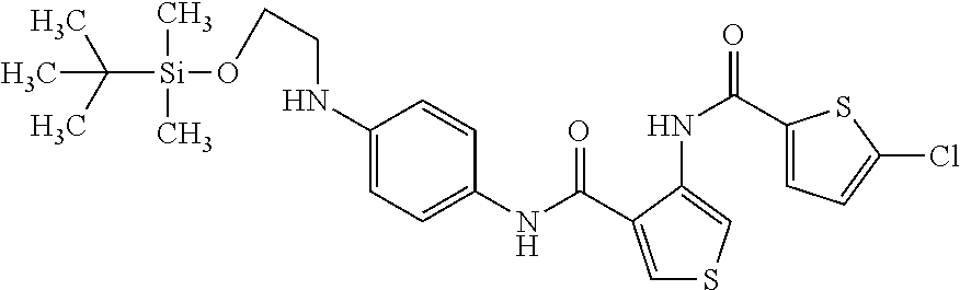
C1(NC(=O)C2=CSC=C2NC(C2=CC=C(Cl)S2)=O)=CC=C(NCCO[Si](C(C)(C)C)(C)C)C=C1
